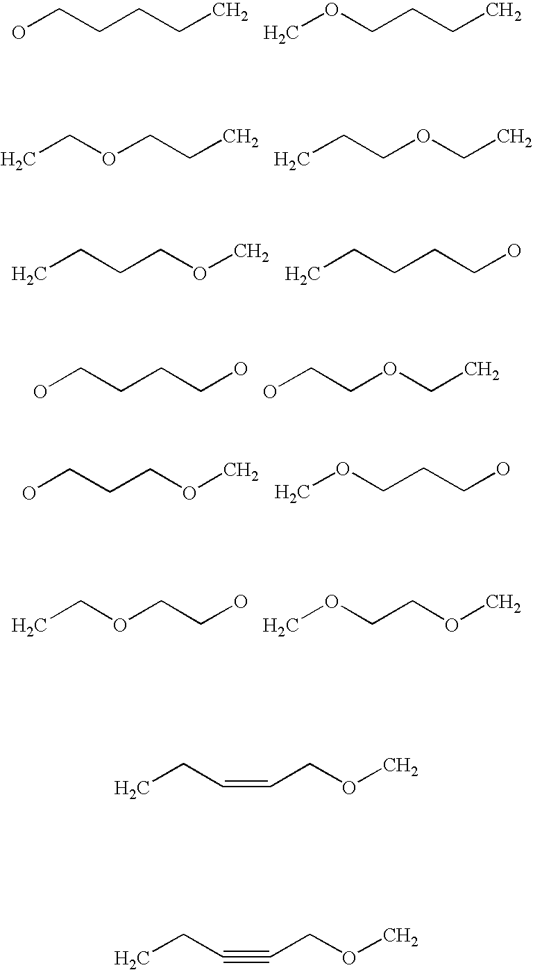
OCCCCC.COCCCC.CCOCCC.CCCOCC.CCCCOC.CCCCCO.OCCCCO.OCCOCC.OCCCOC.COCCCO.CCOCCO.COCCOC.CCC=CCOC.CCC#CCOC
